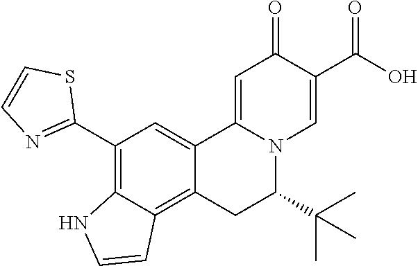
C12=CC(C3=NC=CS3)=C3C(=C1CC(C(C)(C)C)N1C2=CC(=O)C(C(O)=O)=C1)C=CN3
